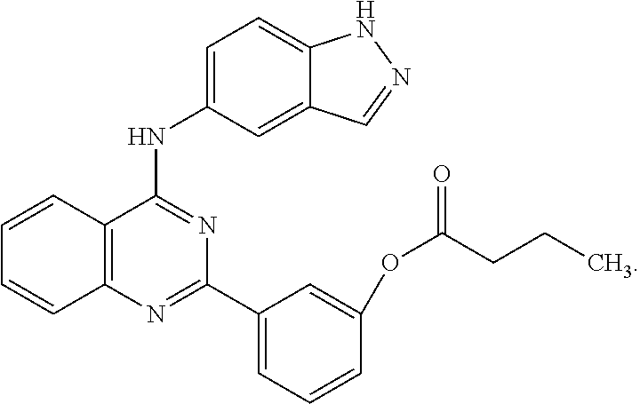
C1=CC2=C(C=C1)N=C(C1=CC=CC(OC(=O)CCC)=C1)N=C2NC1=CC=C2C(=C1)C=NN2
